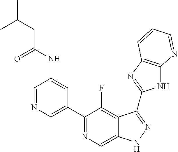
C1=NC=C(C2=NC=C3C(=C2F)C(C2=NC4=C(N2)N=CC=C4)=NN3)C=C1NC(CC(C)C)=O
